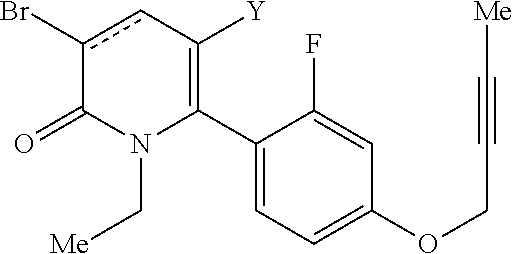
C1(C2=C([Y])cc(Br)C(=O)N2C[Me])=CC=C(OCC#C[Me])C=C1F
